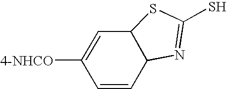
[4-NHCO]C1=CC2C(C=C1)N=C(S)S2
